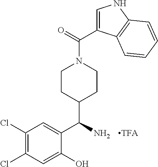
C1(Cl)=C(Cl)C=C(O)C(C(N)C2CCN(C(=O)C3=CNC4=C3C=CC=C4)CC2)=C1
